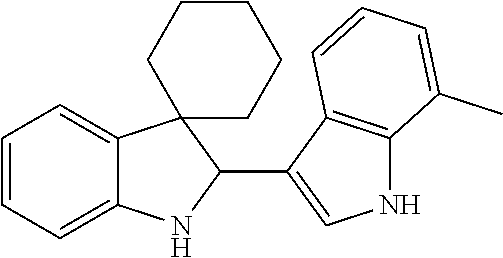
C1=CC=C2C(=C1)C1(C(C3=CNC4=C3C=CC=C4C)N2)CCCCC1
